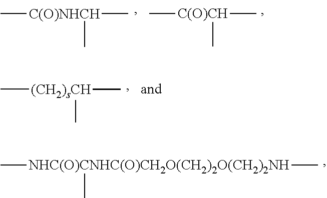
C[C(O)CH](C)C.C[C(O)NHCH](C)C.C[(CH2)sCH](C)C.C[NHC(O)CNHC(O)CH2O(CH2)2O(CH2)2NH](C)C
